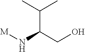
[M]NC(CO)C(C)C
